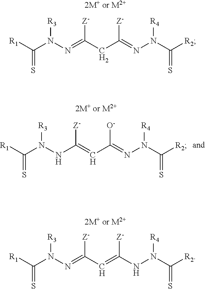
[R1]C(N(N=C(CC(=NN(C([R2])=S)[R4])[Z-])[Z-])[R3])=S.[2M+ or M2+].[R1]C(N(NC(=CC(=NN(C([R2])=S)[R4])[O-])[Z-])[R3])=S.[2M+ or M2+].[R1]C(N(N=C(C=C(NN(C([R2])=S)[R4])[Z-])[Z-])[R3])=S.[2M+ or M2+]
